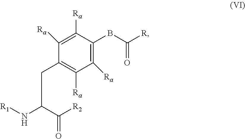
C1([Ra])=C([Ra])C(BC(=O)[R])=C([Ra])C([Ra])=C1CC(C(=O)[R2])N[R1]
